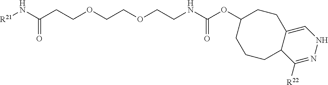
[R21]NC(CCOCCOCCNC(OC1CCCC2C(=CNN=C2[R22])CC1)=O)=O
